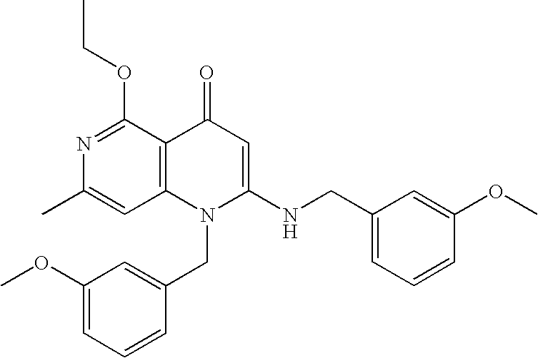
CC1=CC2=C(C(OCC)=N1)C(=O)C=C(NCC1=CC=CC(OC)=C1)N2CC1=CC(OC)=CC=C1
